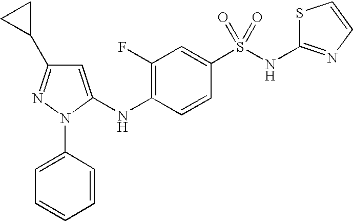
C1=C(NC2=C(F)C=C(S(NC3=NC=CS3)(=O)=O)C=C2)N(C2=CC=CC=C2)N=C1C1CC1
